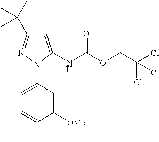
C1=C(N2C(NC(OCC(Cl)(Cl)Cl)=O)=CC(C(C)(C)C)=N2)C=C([OMe])C(C)=C1
